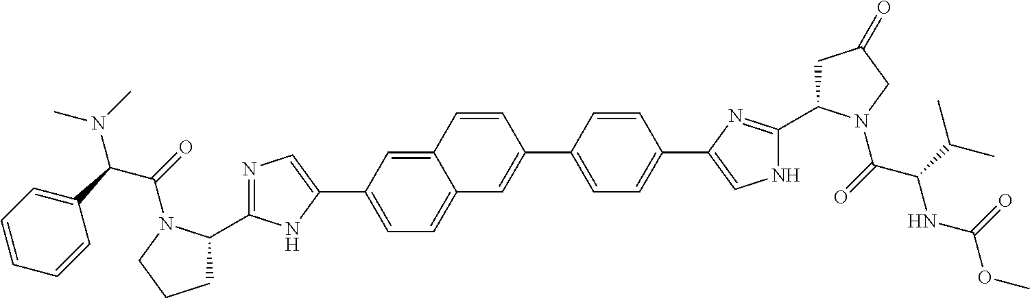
N1=C(C2CCCN2C(C(C2=CC=CC=C2)N(C)C)=O)NC(C2=CC=C3C(=C2)C=CC(C2=CC=C(C4=CNC(C5CC(=O)CN5C(C(C(C)C)NC(OC)=O)=O)=N4)C=C2)=C3)=C1
